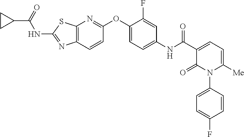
C12=C(C=CC(OC3=CC=C(NC(C4=CC=C([Me])N(C5=CC=C(F)C=C5)C4=O)=O)C=C3F)=N1)N=C(NC(C1CC1)=O)S2
